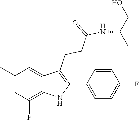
N(C(CCC1=C(C2=CC=C(F)C=C2)NC2=C(F)C=C(C)C=C12)=O)C(C)CO
